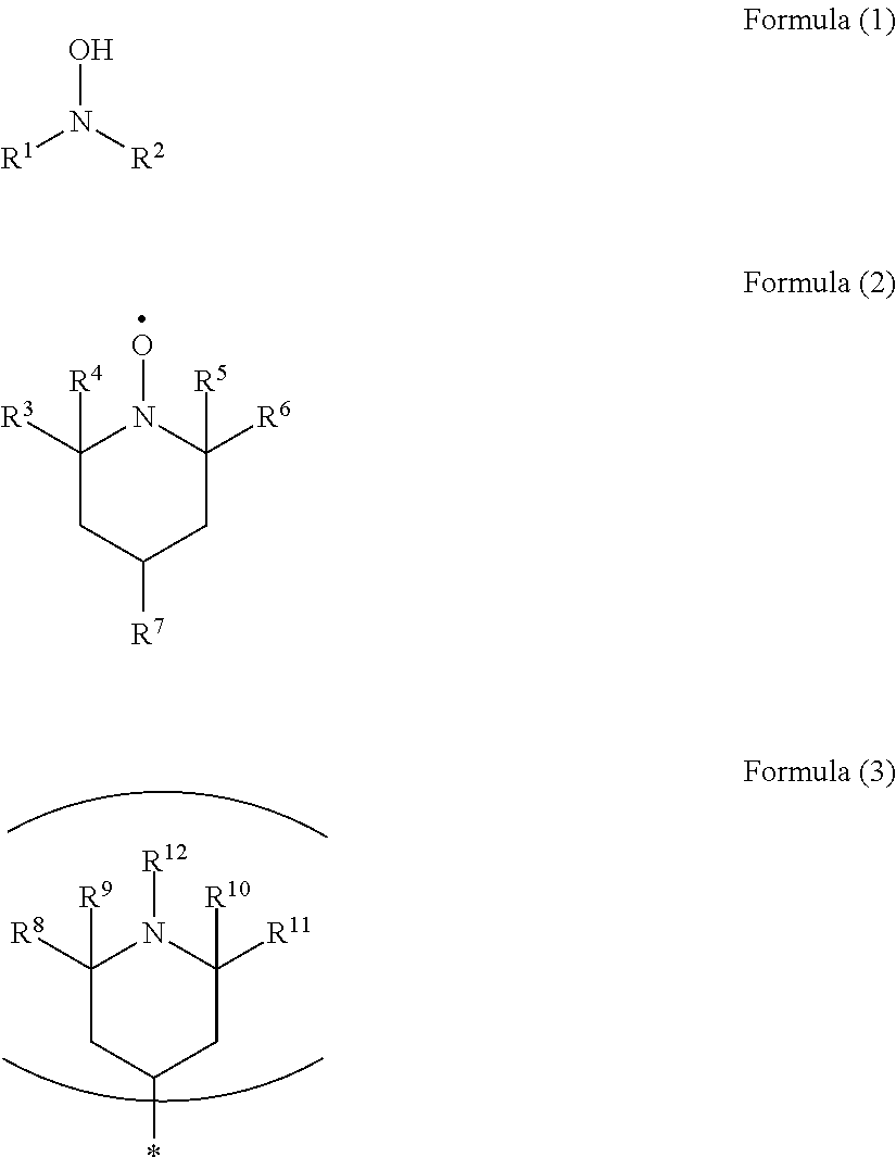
C1([R4])([R3])CC([R7])CC([R6])([R5])N1O.C1([R9])([R8])CC(*)CC([R11])([R10])N1[R12].ON([R2])[R1]
